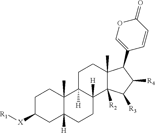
C1C([X][R1])CC2([H])C(C)(C1)C1([H])C([H])(CC2)C2([R2])C(C)(CC1)C(C1=COC(=O)C=C1)C([R4])C2[R3]
